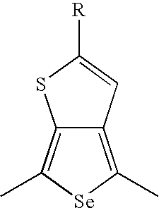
C12=C(C)[Se]C(C)=C1C=C([R])S2
